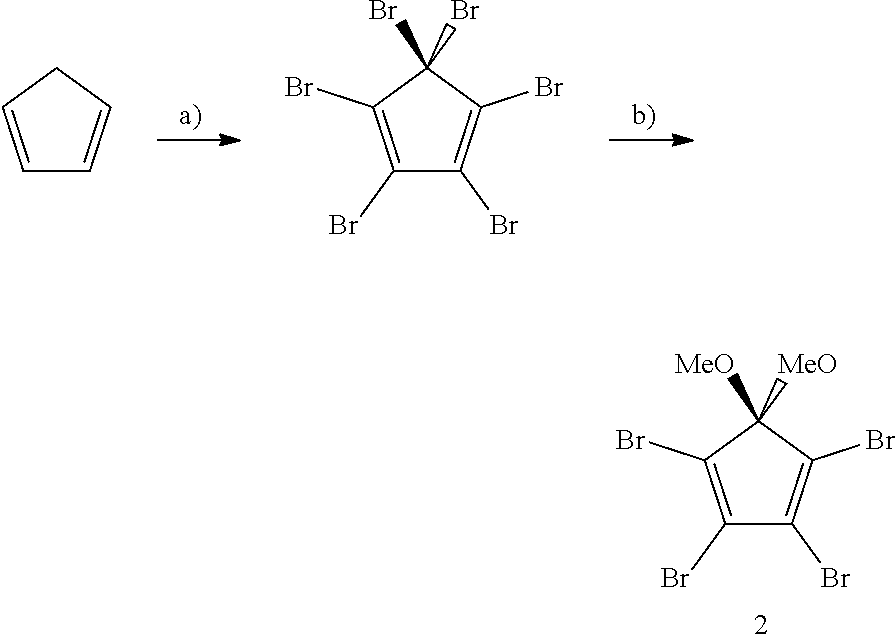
C1=CCC=C1.C1(Br)=C(Br)C(Br)(Br)C(Br)=C1Br.C1(Br)=C(Br)C([MeO])([MeO])C(Br)=C1Br
